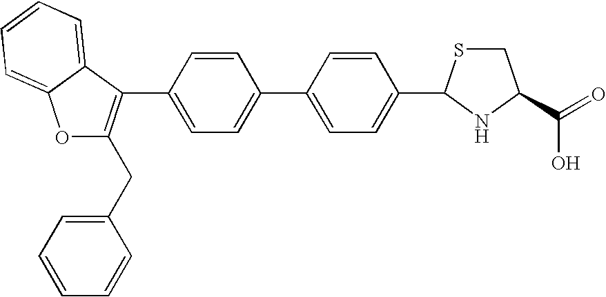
O1C(CC2=CC=CC=C2)=C(C2=CC=C(C3=CC=C(C4SCC(C(=O)O)N4)C=C3)C=C2)C2=CC=CC=C12
